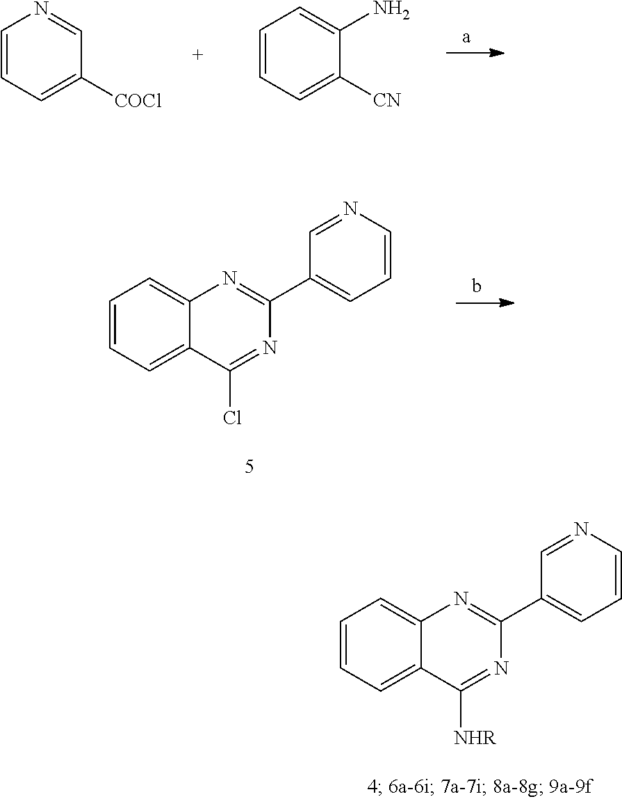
C1=CC=C([COCl])C=N1.C1=CC=C([CN])C(N)=C1.C1=CC=C2C(=C1)N=C(C1=CC=CN=C1)N=C2Cl.C1=CC=C2C(=C1)N=C(C1=CC=CN=C1)N=C2[NHR]
